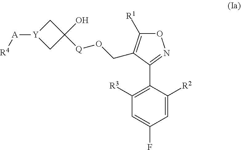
C1[Y]([A][R4])CC1(O)[Q]OCC1=C([R1])ON=C1C1=C([R3])C=C(F)C=C1[R2]
